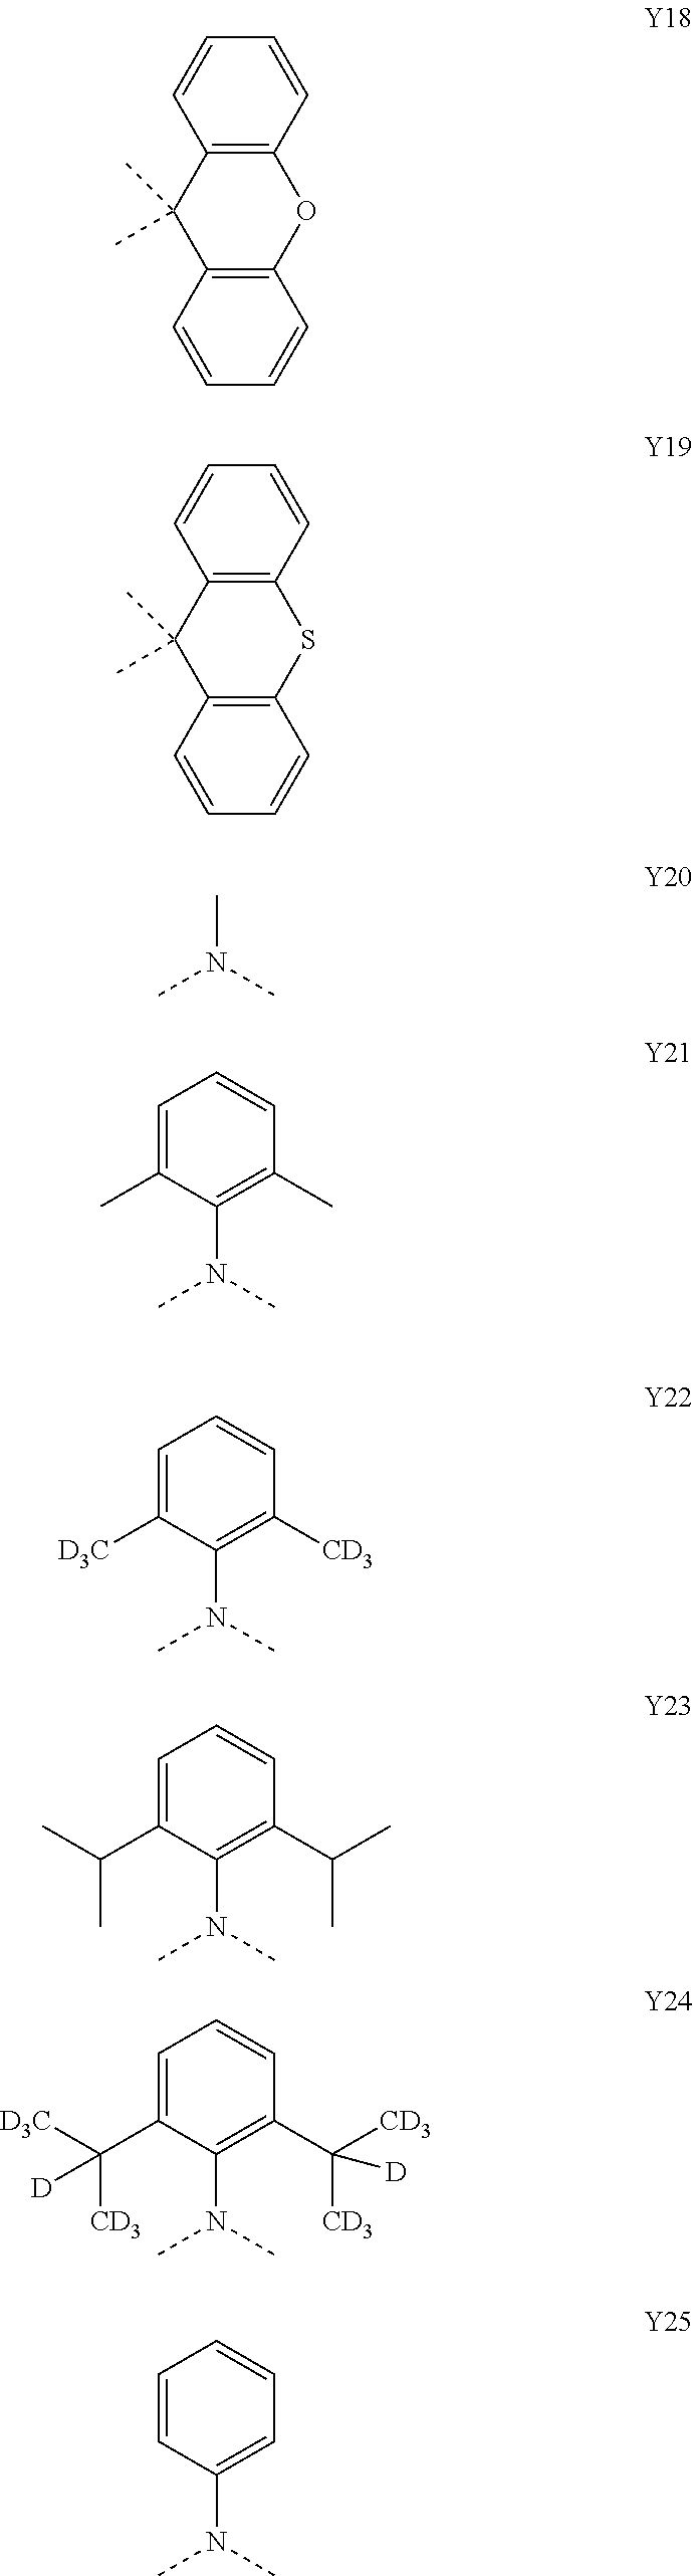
CC1(C)C2=C(OC3=C1C=CC=C3)C=CC=C2.CC1(C)C2=C(SC3=C1C=CC=C3)C=CC=C2.CN(C)C.C1(N(C)C)=C(C)C=CC=C1C.C1(N(C)C)=C([CD3])C=CC=C1[D3C].C1(N(C)C)=C(C([CD3])([CD3])[D])C=CC=C1C([D3C])([CD3])[D].C1(N(C)C)=CC=CC=C1.C1(N(C)C)=C(C(C)C)C=CC=C1C(C)C
